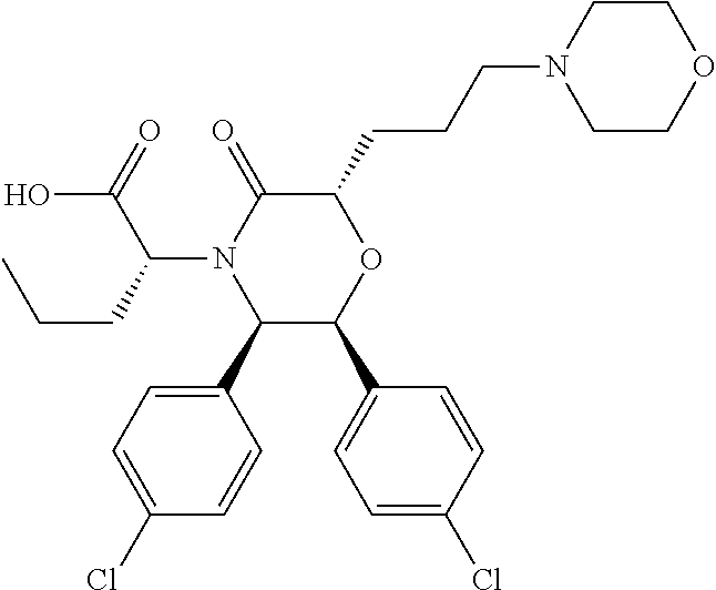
C1(C2=CC=C(Cl)C=C2)C(C2=CC=C(Cl)C=C2)OC(CCCN2CCOCC2)C(=O)N1C(C(=O)O)CCC
